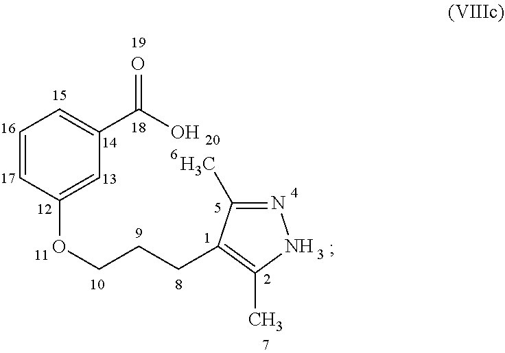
C1=CC(OCCCC2=C(C)NN=C2C)=CC(C(O)=O)=C1
